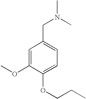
N(CC1=CC=C(OCCC)C(OC)=C1)(C)C
